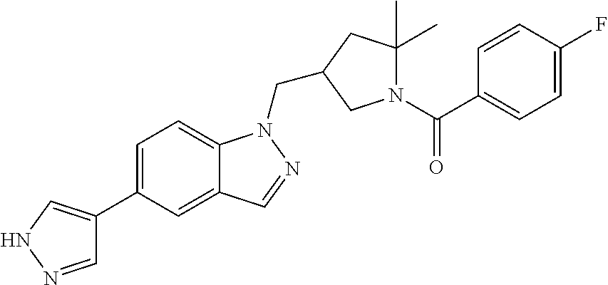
C1=NNC=C1C1=CC=C2C(=C1)C=NN2CC1CC(C)(C)N(C(C2=CC=C(F)C=C2)=O)C1
